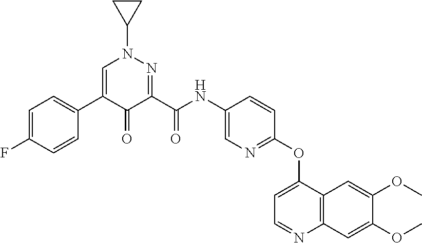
C1=C(F)C=CC(C2=CN(C3CC3)N=C(C(NC3=CN=C(OC4=CC=NC5=C4C=C(OC)C(OC)=C5)C=C3)=O)C2=O)=C1
